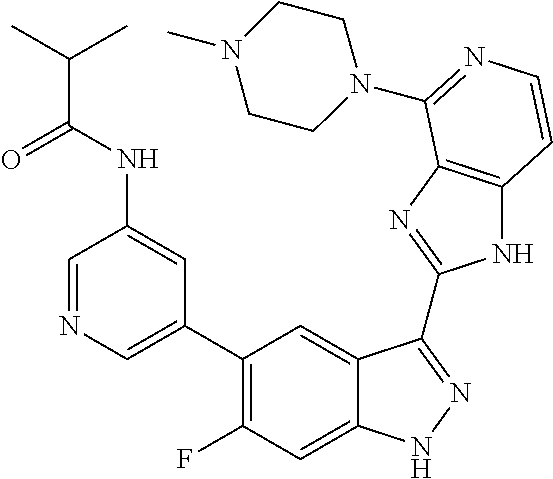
C1=C(C2=C(F)C=C3C(=C2)C(C2=NC4=C(N2)C=CN=C4N2CCN(C)CC2)=NN3)C=C(NC(=O)C(C)C)C=N1
